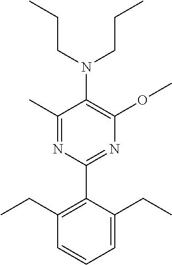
C1(C)=NC(C2=C(CC)C=CC=C2CC)=NC(OC)=C1N(CCC)CCC
